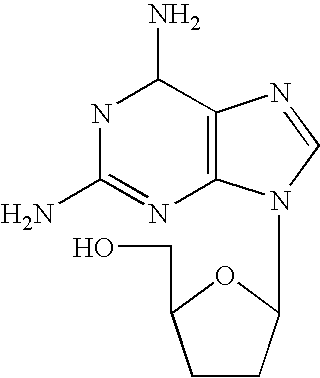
N1C(N)=NC2=C(C1N)N=CN2C1CCC(CO)O1
